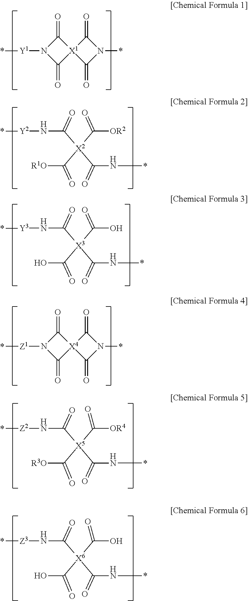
N1([Y1]*)C(=O)[X1]2(C1=O)C(=O)N(*)C2=O.[R1O]C([X2](C(N[Y2]*)=O)(C(N*)=O)C([OR2])=O)=O.OC([X3](C(N[Y3]*)=O)(C(N*)=O)C(O)=O)=O.N1([Z1]*)C(=O)[X4]2(C1=O)C(=O)N(*)C2=O.[R3O]C([X5](C(N[Z2]*)=O)(C(N*)=O)C([OR4])=O)=O.OC([X6](C(N[Z3]*)=O)(C(N*)=O)C(O)=O)=O
